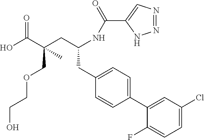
C1(F)=CC=C(Cl)C=C1C1=CC=C(CC(CC(C(O)=O)(COCCO)C)NC(C2=CN=NN2)=O)C=C1
